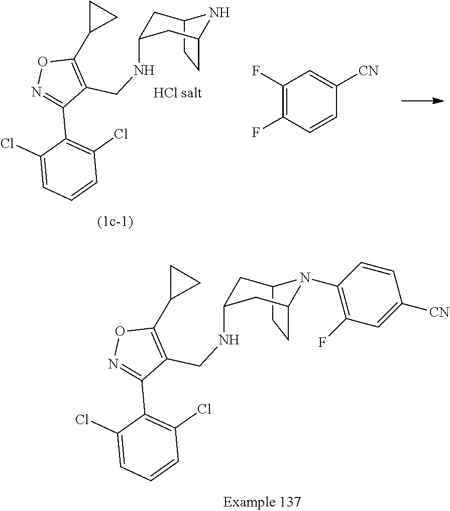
C12CCC(CC(NCC3=C(C4CC4)ON=C3C3=C(Cl)C=CC=C3Cl)C1)N2.C1(F)=C(F)C=CC([CN])=C1.C1(N2C3CCC2CC(NCC2=C(C4CC4)ON=C2C2=C(Cl)C=CC=C2Cl)C3)=C(F)C=C([CN])C=C1
